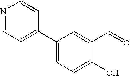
N1=CC=C(C2=CC=C(O)C(C=O)=C2)C=C1
